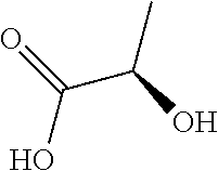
O=C(O)C(C)O
